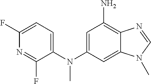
C1=C(N(C2=CC(N)=C3C(=C2)N(C)C=N3)C)C(F)=NC(F)=C1
